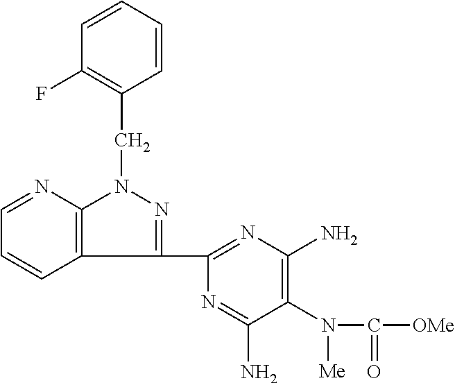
C1=CC=CC(F)=C1CN1C2=C(C(C3=NC(N)=C(N([Me])C([OMe])=O)C(N)=N3)=N1)C=CC=N2
